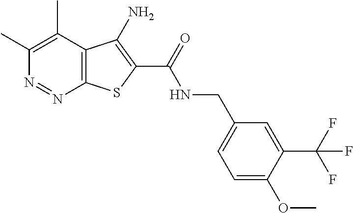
C1(C)=C(C)C2=C(N=N1)SC(C(=O)NCC1=CC=C(OC)C(C(F)(F)F)=C1)=C2N
